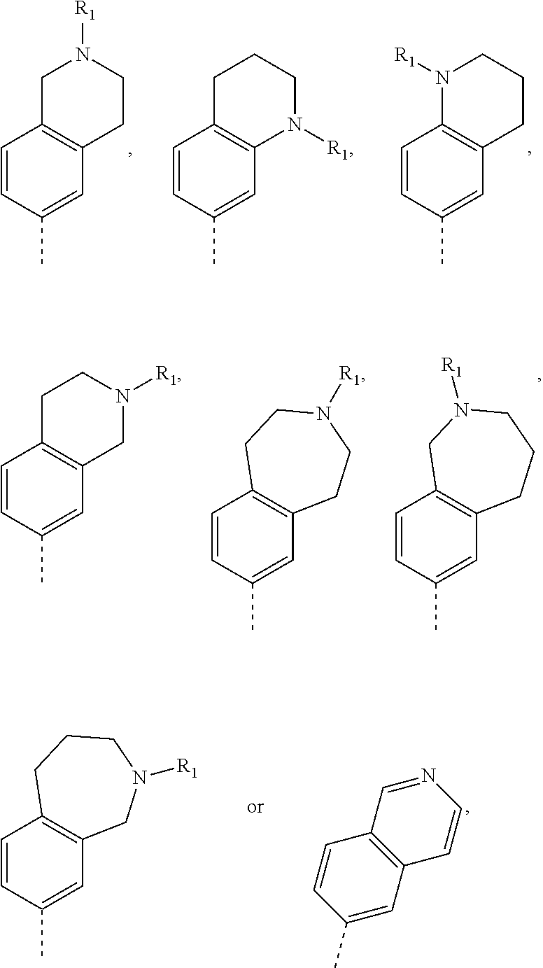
N1([R1])C2=C(CCC1)C=C(C)C=C2.C1C2=C(CCN1[R1])C=C(C)C=C2.C1C2=C(N([R1])CC1)C=C(C)C=C2.C12=C(C=C(C)C=C1)CCCN([R1])C2.C1C2=C(CN([R1])C1)C=C(C)C=C2.C12=C(C=C(C)C=C1)CCN([R1])CC2.C12=C(C=C(C)C=C1)CN([R1])CCC2.N1=CC2=C(C=C1)C=C(C)C=C2
